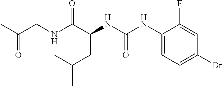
C(C)(CC(NC(=O)NC1=CC=C(Br)C=C1F)C(NCC(C)=O)=O)C
